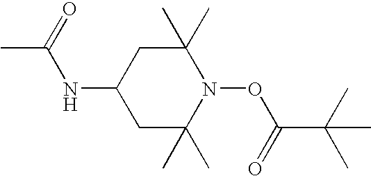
C1C(C)(C)N(OC(C(C)(C)C)=O)C(C)(C)CC1NC(=O)C
